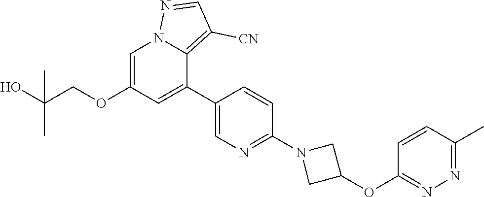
C1=C(OCC(O)(C)C)C=C(C2=CN=C(N3CC(OC4=NN=C(C)C=C4)C3)C=C2)C2=C([CN])C=NN12
